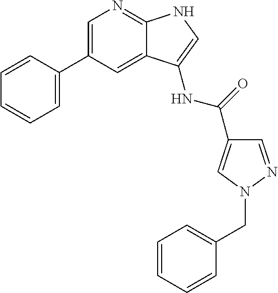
C1=C(C2=CC=CC=C2)C=C2C(=N1)NC=C2NC(=O)C1=CN(CC2=CC=CC=C2)N=C1
